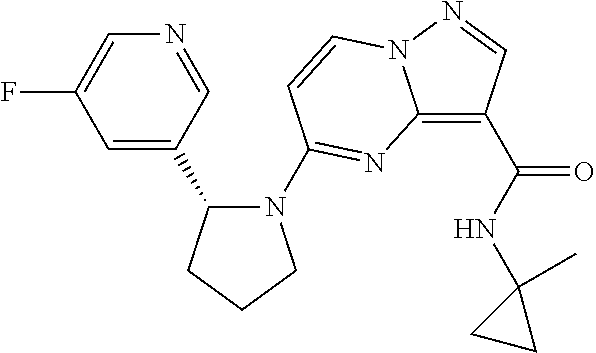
C1=C(C2N(C3=NC4=C(C(NC5(C)CC5)=O)C=NN4C=C3)CCC2)C=NC=C1F
